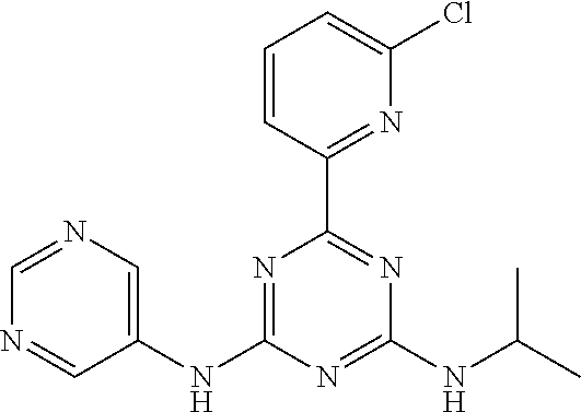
C1=CC(C2=NC(NC(C)C)=NC(NC3=CN=CN=C3)=N2)=NC(Cl)=C1
